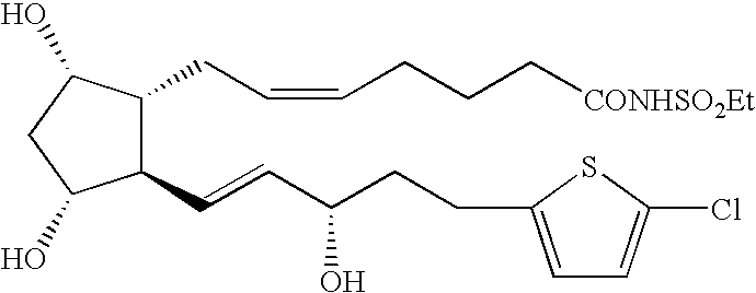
C1(C=CC(CCC2=CC=C(Cl)S2)O)C(CC=CCCC[CONHSO2Et])C(O)CC1O
